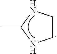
C1CNC(C)N1
